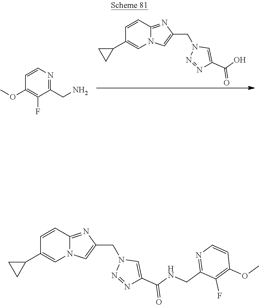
C1=CC2=NC(CN3N=NC(C(O)=O)=C3)=CN2C=C1C1CC1.C1(CN)=NC=CC(OC)=C1F.C1=CC2=NC(CN3N=NC(C(NCC4=NC=CC(OC)=C4F)=O)=C3)=CN2C=C1C1CC1
